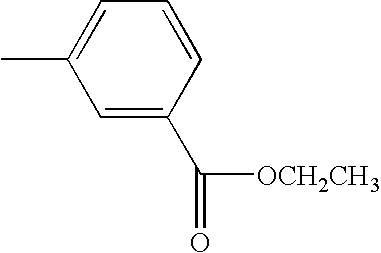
C1(C)=CC=CC(C([OCH2CH3])=O)=C1
